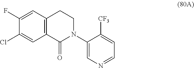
C12=C(C(=O)N(C3=CN=CC=C3[CF3])CC1)C=C(Cl)C(F)=C2
